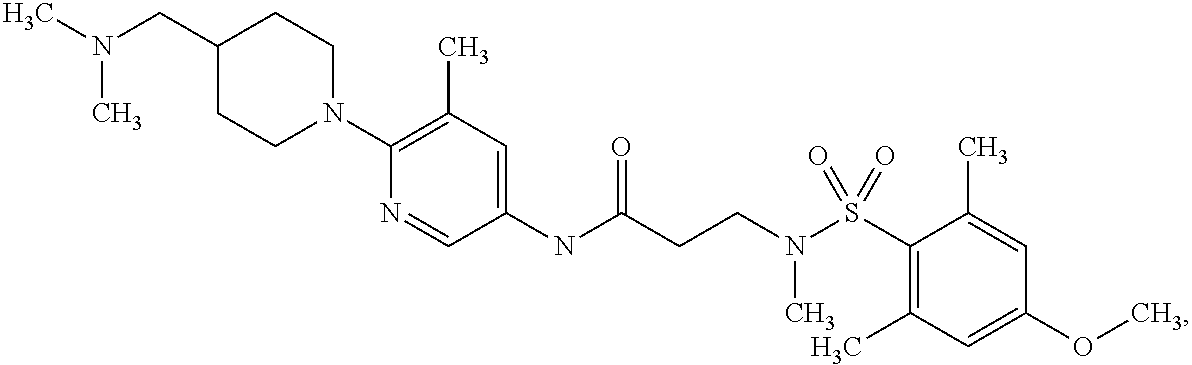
C1(NC(CCN(S(C2=C(C)C=C(OC)C=C2C)(=O)=O)C)=O)=CC(C)=C(N2CCC(CN(C)C)CC2)N=C1
